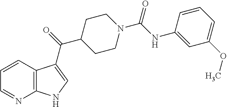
C1=CC2=C(N=C1)NC=C2C(C1CCN(C(NC2=CC(OC)=CC=C2)=O)CC1)=O
